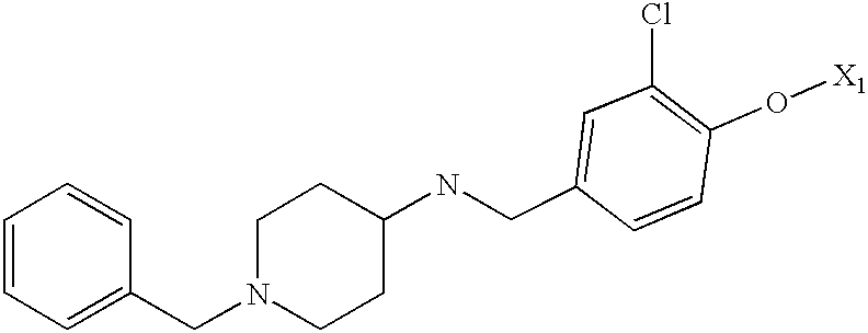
C1=CC=C(CN2CCC(NCC3=CC(Cl)=C(O[X1])C=C3)CC2)C=C1
